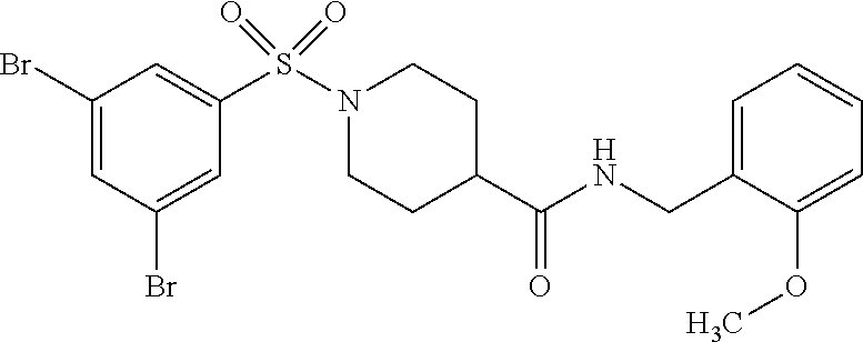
C1(Br)=CC(Br)=CC(S(N2CCC(C(NCC3=CC=CC=C3OC)=O)CC2)(=O)=O)=C1
